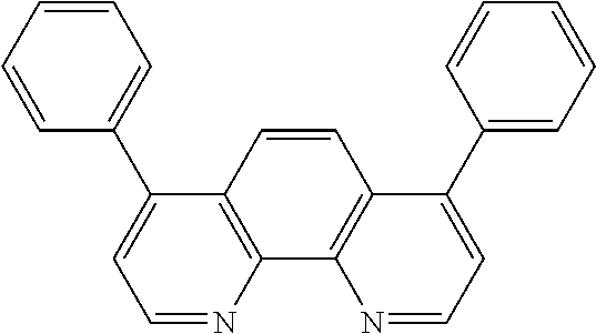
C1=CC=C(C2=CC=NC3=C2C=CC2=C3N=CC=C2C2=CC=CC=C2)C=C1
